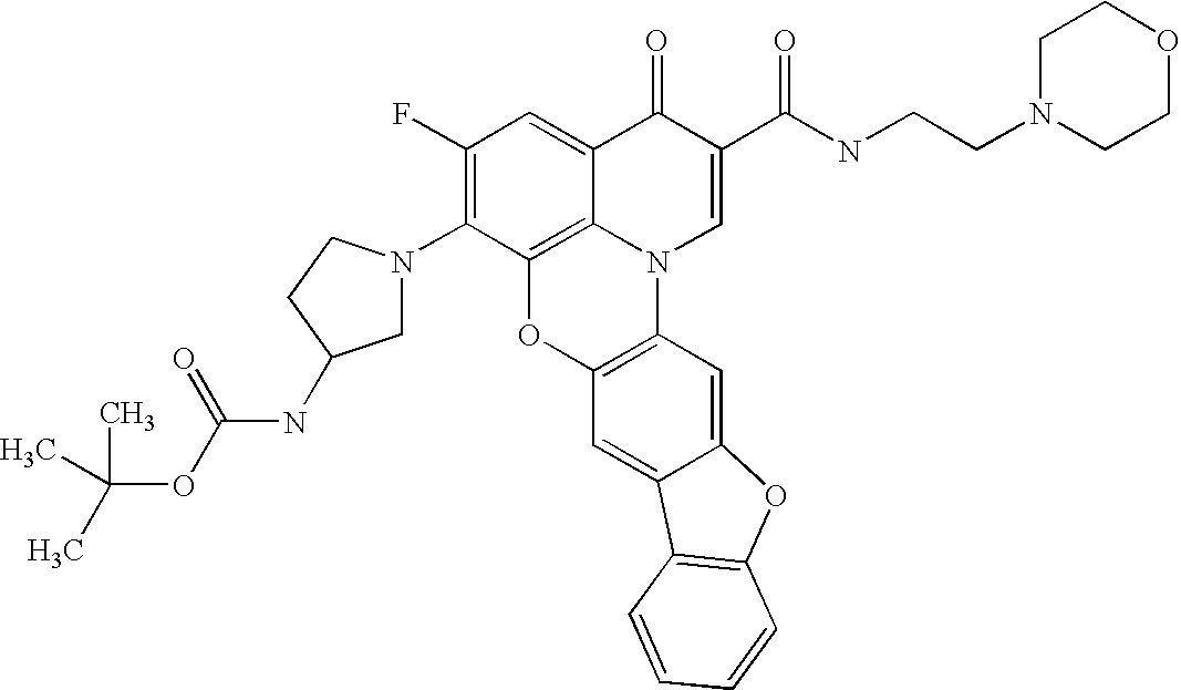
C1(F)=C(N2CC(NC(OC(C)(C)C)=O)CC2)C2=C3C(=C1)C(=O)C(C(NCCN1CCOCC1)=O)=CN3C1=C(O2)C=C2C(=C1)OC1=C2C=CC=C1
